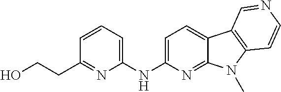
C1=C(NC2=CC=CC(CCO)=N2)N=C2C(=C1)C1=C(N2C)C=CN=C1
